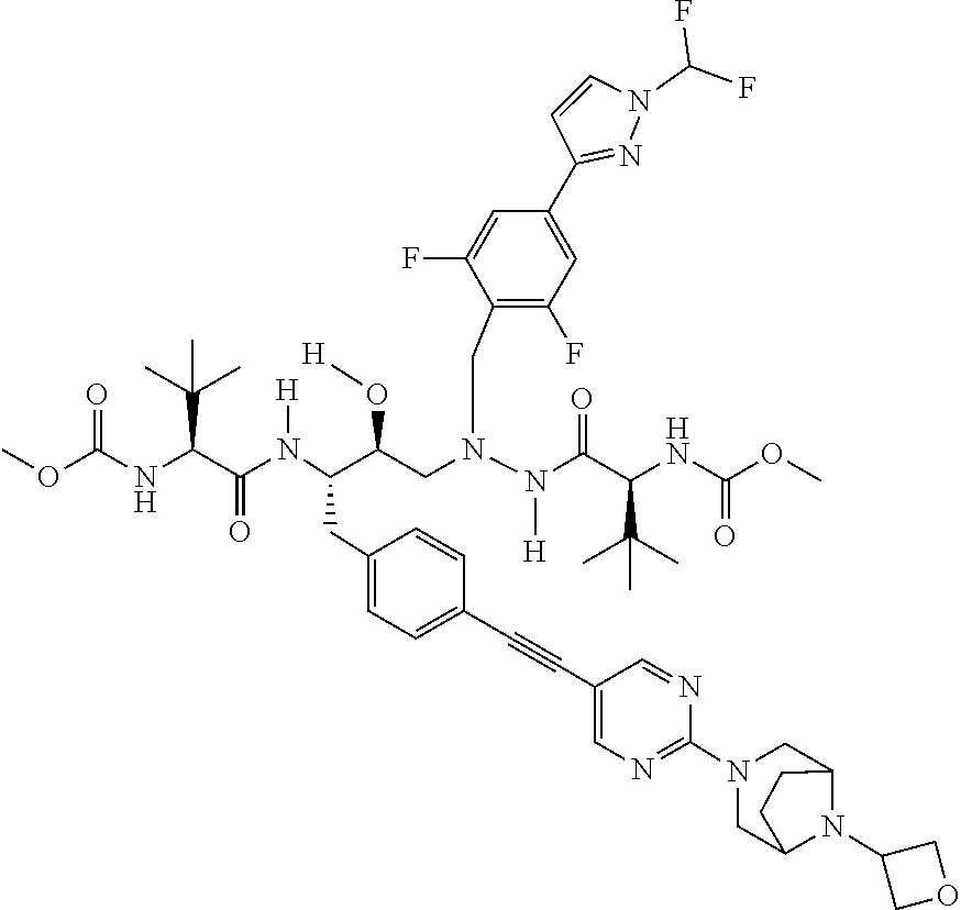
O(C(=O)NC(C(=O)N(C(C(CN(CC1=C(F)C=C(C2=NN(C(F)F)C=C2)C=C1F)N(C(C(C(C)(C)C)NC(OC)=O)=O)[H])O[H])CC1=CC=C(C#CC2=CN=C(N3CC4N(C5COC5)C(C3)CC4)N=C2)C=C1)[H])C(C)(C)C)C
